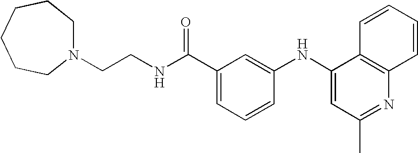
C(CNC(C1=CC=CC(NC2=CC(C)=NC3=C2C=CC=C3)=C1)=O)N1CCCCCC1
